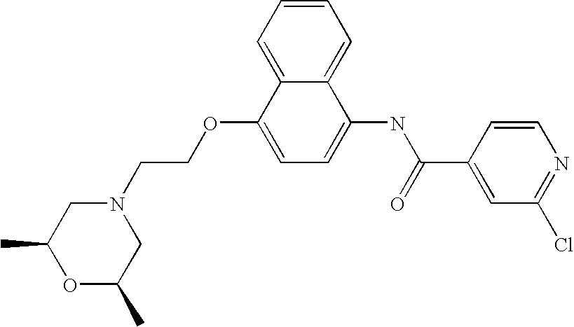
C1=CC=C2C(=C1)C(NC(C1=CC(Cl)=NC=C1)=O)=CC=C2OCCN1CC(C)OC(C)C1
